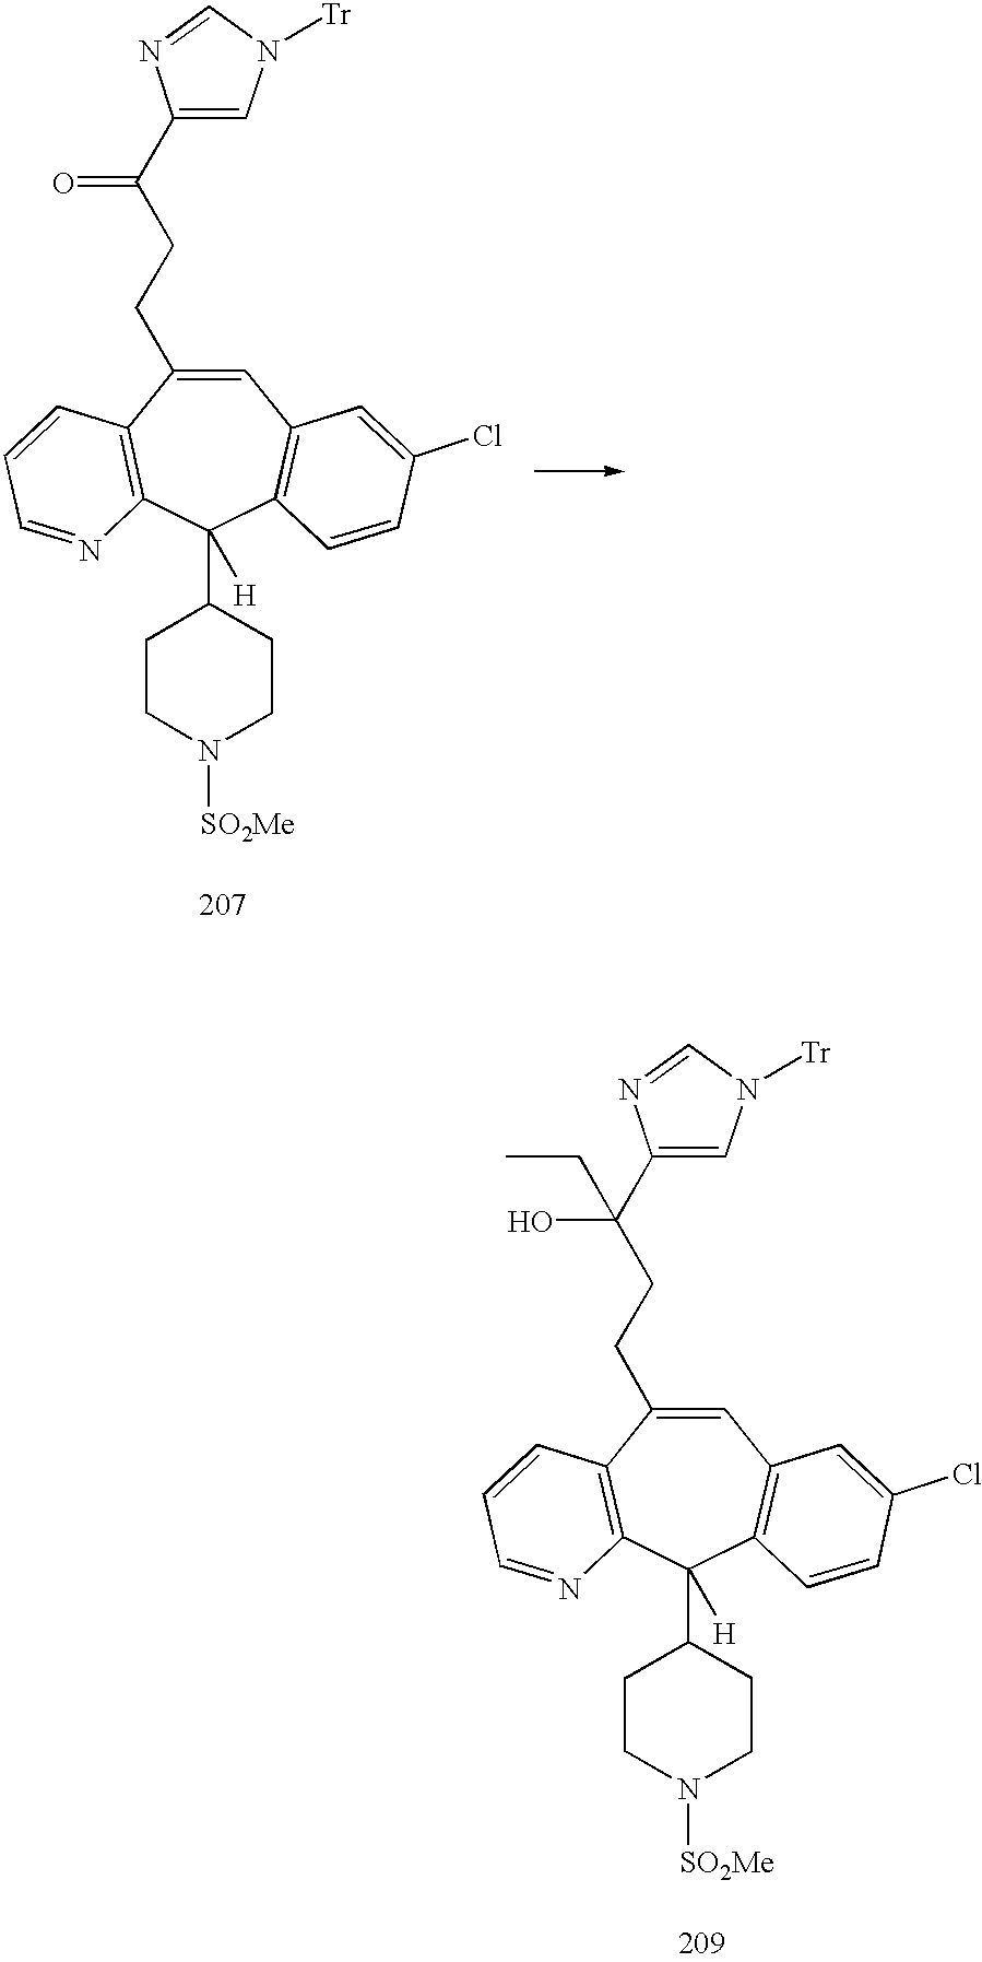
C1=C(CCC(C2=CN([Tr])C=N2)(O)CC)C2=C(C(C3CCN([SO2Me])CC3)([H])C3=C1C=C(Cl)C=C3)N=CC=C2.C1=C(CCC(C2=CN([Tr])C=N2)=O)C2=C(C(C3CCN([SO2Me])CC3)([H])C3=C1C=C(Cl)C=C3)N=CC=C2
